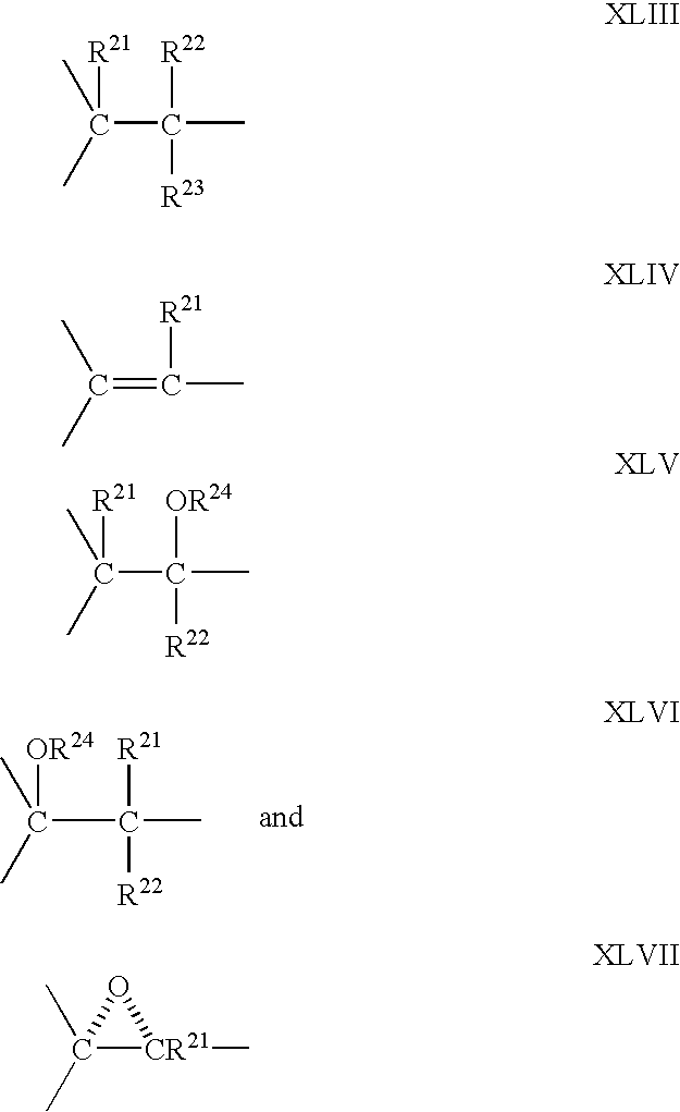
C(C([R21])([R22])C)(C)(C)[OR24].C(C([R22])([R23])C)(C)(C)[R21].C(=C([R21])C)(C)C.C(C([OR24])([R22])C)(C)(C)[R21].C1(C)(C)[CR21](C)O1
